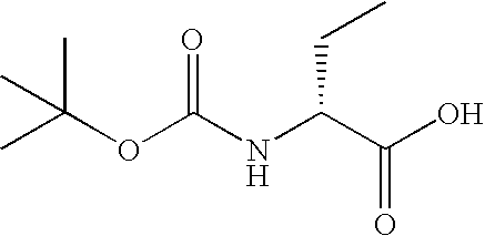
O(C(C)(C)C)C(=O)NC(C(=O)O)CC
